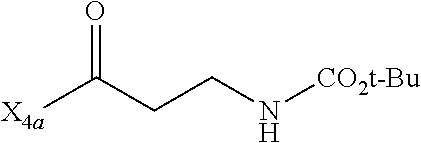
[X4a]C(CCN[CO2t-Bu])=O
